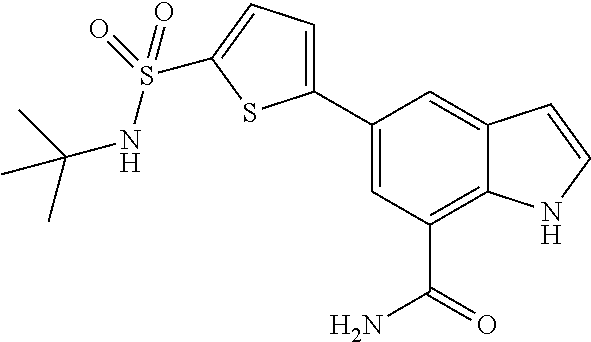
C1(C2=CC=C(S(NC(C)(C)C)(=O)=O)S2)=CC(C(=O)N)=C2C(=C1)C=CN2
